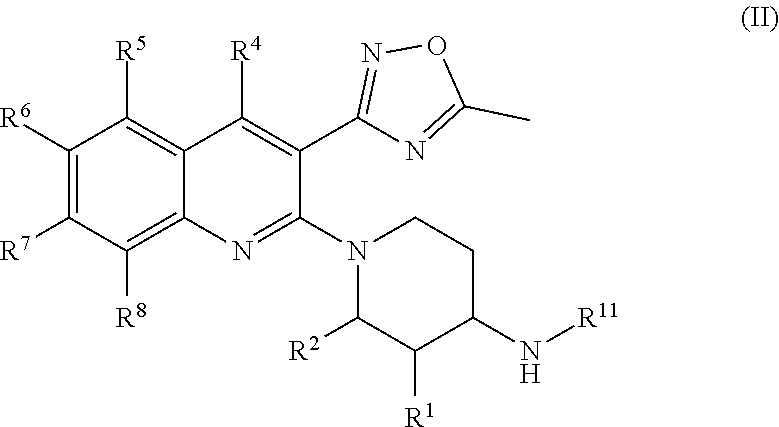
C1([R6])=C([R7])C([R8])=C2C(=C1[R5])C([R4])=C(C1=NOC(C)=N1)C(N1C([R2])C([R1])C(N[R11])CC1)=N2
